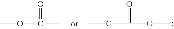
COC(C)=O.O(C)C(=O)CC
